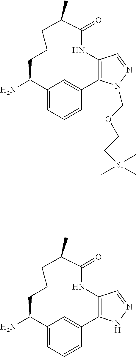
NC1C2=CC=CC(=C2)C2=C(C=NN2COCC[Si](C)(C)C)NC(=O)C(C)CCC1.NC1C2=CC=CC(=C2)C2=C(C=NN2)NC(=O)C(C)CCC1
